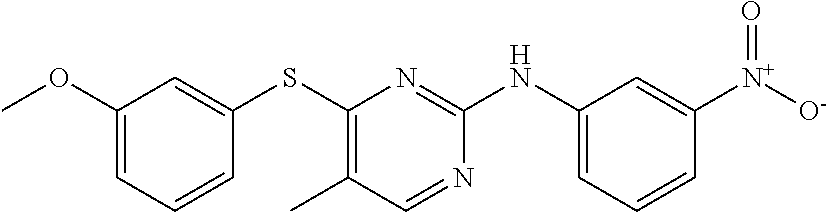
C1(OC)=CC=CC(SC2=C(C)C=NC(NC3=CC=CC([N+]([O-])=O)=C3)=N2)=C1
